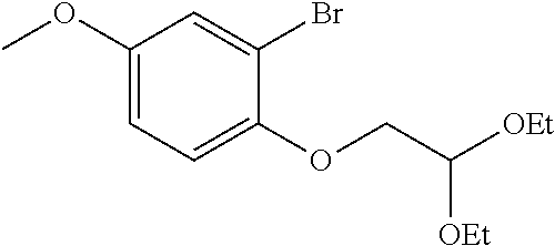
C1(OC)=CC=C(OCC([OEt])[OEt])C(Br)=C1
